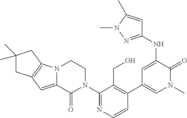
N12C(=CC3=C1CC(C)(C)C3)C(=O)N(C1=NC=CC(C3=CN(C)C(=O)C(NC4=NN(C)C(C)=C4)=C3)=C1CO)CC2
